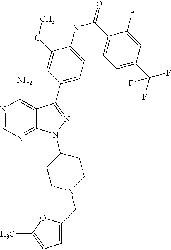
N1=CN=C2C(=C1N)C(C1=CC=C(NC(C3=CC=C(C(F)(F)F)C=C3F)=O)C(OC)=C1)=NN2C1CCN(CC2=CC=C(C)O2)CC1
